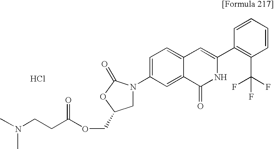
C(C(OCC1CN(C2=CC=C3C(=C2)C(=O)NC(C2=C(C(F)(F)F)C=CC=C2)=C3)C(=O)O1)=O)CN(C)C.Cl
